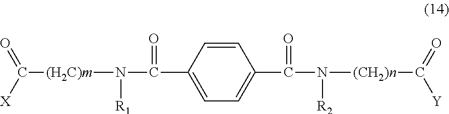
C1=CC(C(N([(H2C)m]C(=O)[X])[R1])=O)=CC=C1C(N([(CH2)n]C([Y])=O)[R2])=O
